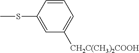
S(C1=CC([CH2C(CH3)2COOH])=CC=C1)C
